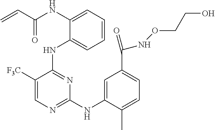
N(C1=CC=CC=C1NC1=NC(NC2=CC(C(=O)NOCCO)=CC=C2C)=NC=C1[F3C])C(C=C)=O
